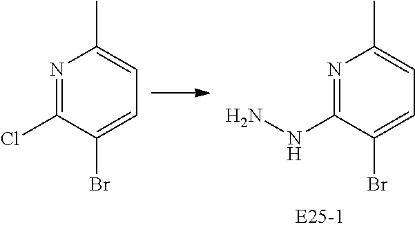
N1=C(NN)C(Br)=CC=C1C.N1=C(Cl)C(Br)=CC=C1C
